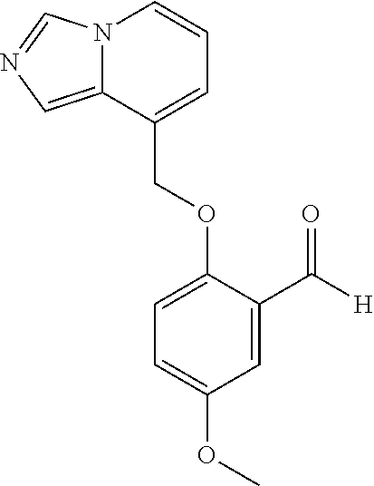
N12C(=CN=C1)C(COC1=CC=C(OC)C=C1C([H])=O)=CC=C2
